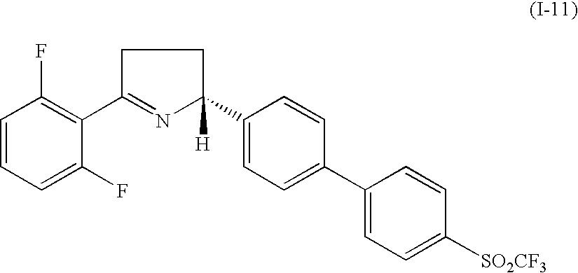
C1=CC=C(F)C(C2=NC(C3=CC=C(C4=CC=C([SO2CF3])C=C4)C=C3)([H])CC2)=C1F
